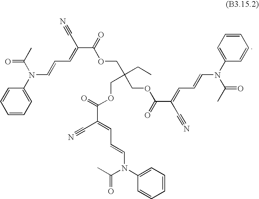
N#CC(C(=O)OCC(COC(C(C#N)=CC=CN(C1=CC=CC=C1)C(=O)C)=O)(CC)COC(=O)C(C#N)=CC=CN(C1=CC=CC=C1)C(C)=O)=CC=CN(C(C)=O)C1=CC=CC=C1
